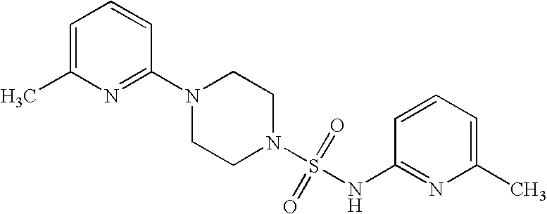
N1(C2=NC(C)=CC=C2)CCN(S(=O)(=O)NC2=NC(C)=CC=C2)CC1
